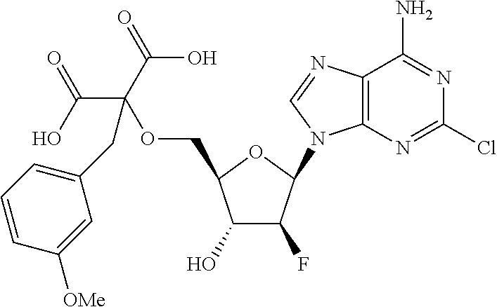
C1(O)C(F)C(N2C3=C(C(N)=NC(Cl)=N3)N=C2)OC1COC(CC1=CC=CC([OMe])=C1)(C(O)=O)C(=O)O
